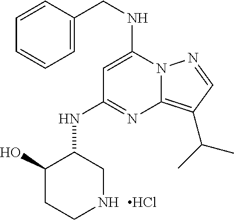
C1=CC(CNC2=CC(NC3C(O)CCNC3)=NC3=C(C(C)C)C=NN23)=CC=C1.Cl
